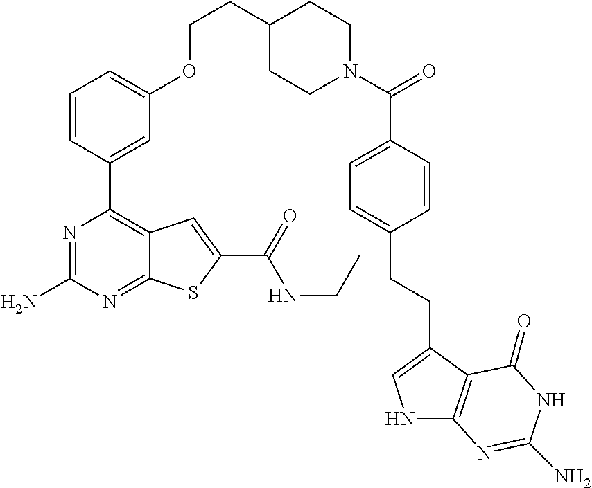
N1=C(N)N=C2C(=C1C1=CC(OCCC3CCN(C(C4=CC=C(CCC5=CNC6=C5C(=O)NC(N)=N6)C=C4)=O)CC3)=CC=C1)C=C(C(NCC)=O)S2
